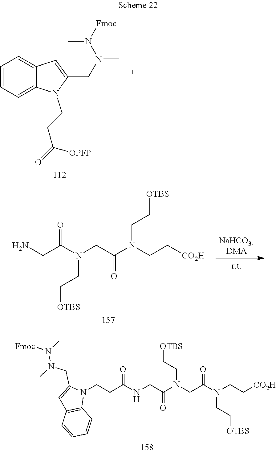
N(C)(N(C)[Fmoc])CC1=CC2=CC=CC=C2N1CCC(=O)[OPFP].CN(CC1=CC2=C(N1CCC(=O)NCC(N(CC(N(CC[CO2H])CC[OTBS])=O)CC[OTBS])=O)C=CC=C2)N(C)[Fmoc].[CO2H]CCN(C(CN(C(CN)=O)CC[OTBS])=O)CC[OTBS]
